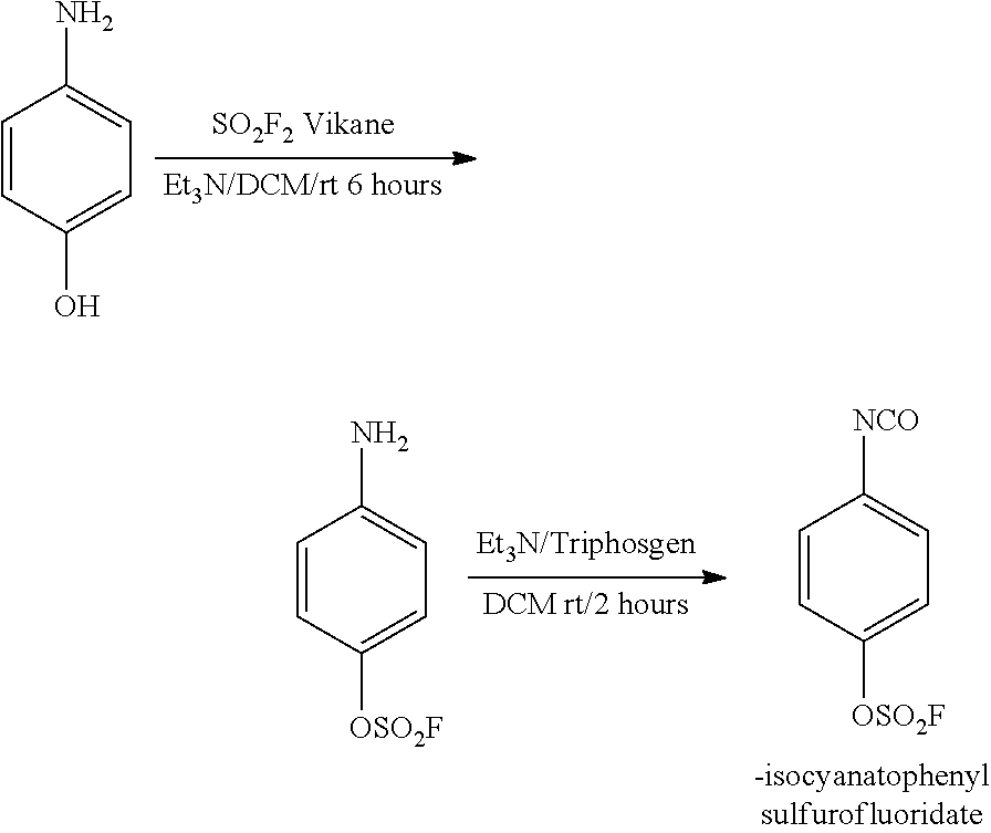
C1=CC(O)=CC=C1N.C1=CC([OSO2F])=CC=C1[NCO].C1=CC([OSO2F])=CC=C1N
